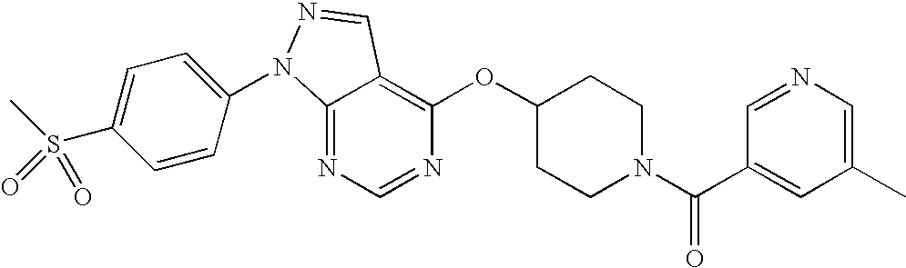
C12=NC=NC(OC3CCN(C(C4=CC(C)=CN=C4)=O)CC3)=C1C=NN2C1=CC=C(S(C)(=O)=O)C=C1
